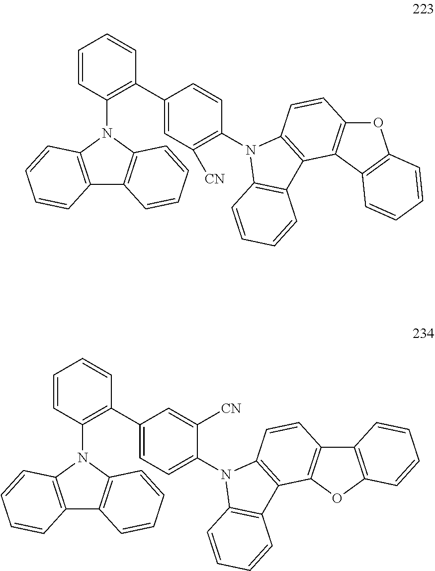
C12=C(N(C3=C(C4=CC=C(N5C6=C(C7=C5C=CC5=C7OC7=C5C=CC=C7)C=CC=C6)C([CN])=C4)C=CC=C3)C3=C1C=CC=C3)C=CC=C2.C12=C(N(C3=C(C4=CC([CN])=C(N5C6=C(C7=C5C=CC5=C7C7=C(O5)C=CC=C7)C=CC=C6)C=C4)C=CC=C3)C3=C1C=CC=C3)C=CC=C2
